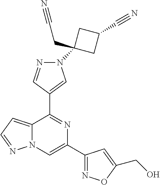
C1C(C#N)CC1(CC#N)N1C=C(C2=NC(C3=NOC(CO)=C3)=CN3C2=CC=N3)C=N1
